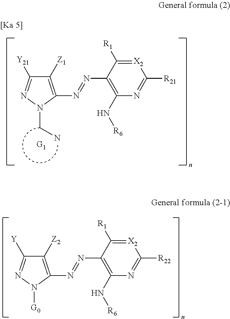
[X2]1=C([R1])C(N=NC2=C([Z2])C([Y])=NN2[G0])=C(N[R6])N=C1[R22].[X2]1=C([R1])C(N=NC2=C([Z1])C([Y21])=NN2CN)=C(N[R6])N=C1[R21]
